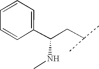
C1(C(CC(C)C)NC)=CC=CC=C1
